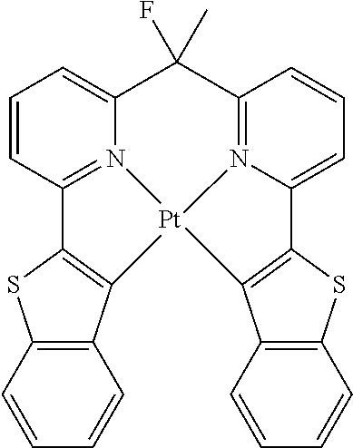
C12=C(C=CC=C1)SC1=C2[Pt]23N4=C1C=CC=C4C(F)(C)C1=N2C(=CC=C1)C1=C3C2=C(C=CC=C2)S1
